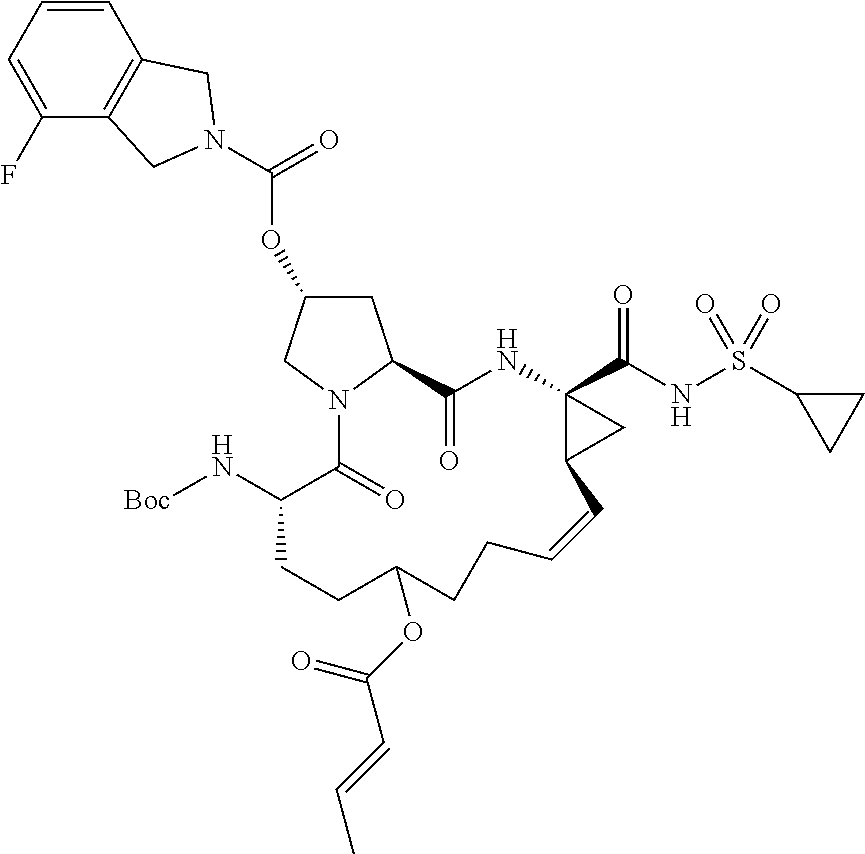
O(C1CC2N(C1)C(=O)C(N[Boc])CCC(OC(C=CC)=O)CCC=CC1C(C(NS(C3CC3)(=O)=O)=O)(NC2=O)C1)C(=O)N1CC2=C(C=CC=C2F)C1
